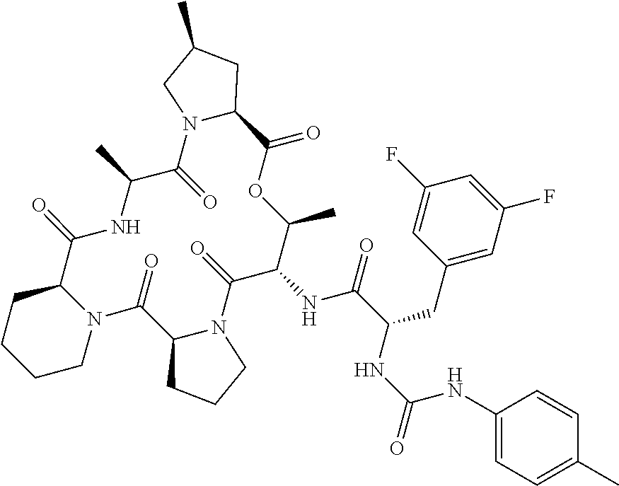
C1(NC(NC(C(=O)NC2C(=O)N3C(C(=O)N4C(C(=O)NC(C)C(=O)N5C(C(=O)OC2C)CC(C)C5)CCCC4)CCC3)CC2=CC(F)=CC(F)=C2)=O)=CC=C(C)C=C1
